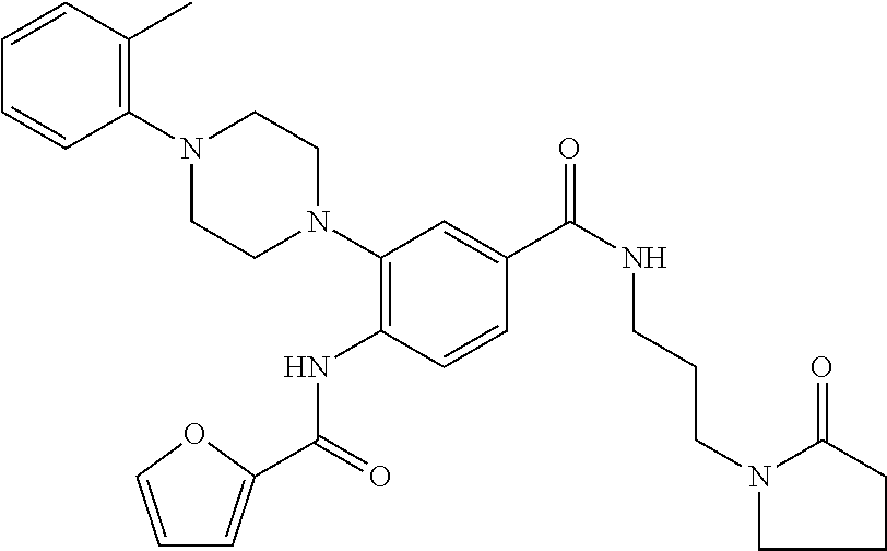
C1=CC(C)=C(N2CCN(C3=C(NC(=O)C4=CC=CO4)C=CC(C(NCCCN4CCCC4=O)=O)=C3)CC2)C=C1
